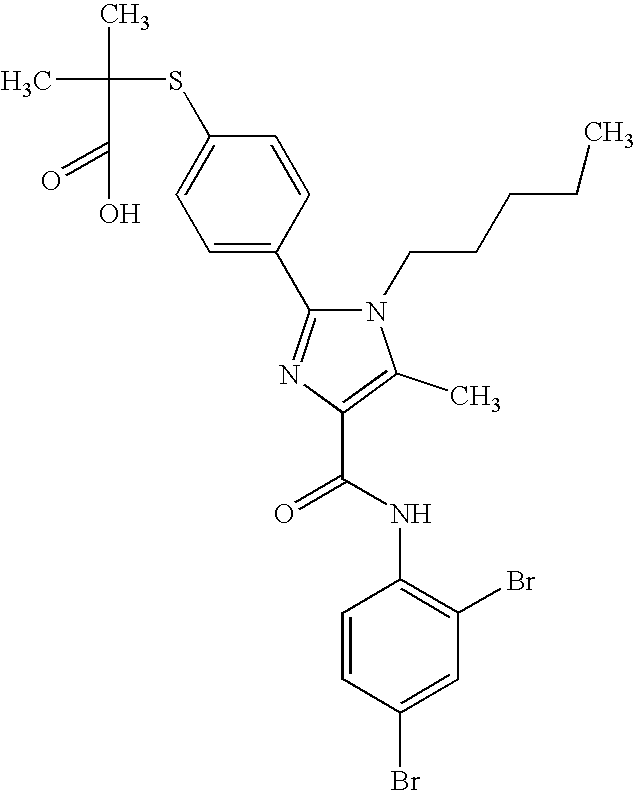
CC(C)(SC1=CC=C(C2=NC(C(NC3=C(Br)C=C(Br)C=C3)=O)=C(C)N2CCCCC)C=C1)C(=O)O
